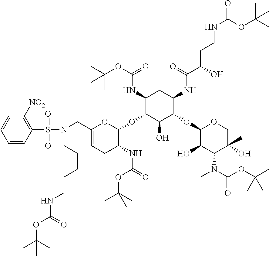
C1(NC(OC(C)(C)C)=O)C(OC2OC(CN(S(C3=C([NO2])C=CC=C3)(=O)=O)CCCCCNC(OC(C)(C)C)=O)=CCC2NC(=O)OC(C)(C)C)C(O)C(OC2C(O)C(N(C)C(OC(C)(C)C)=O)C(O)(C)CO2)C(NC(C(O)CCNC(=O)OC(C)(C)C)=O)C1
